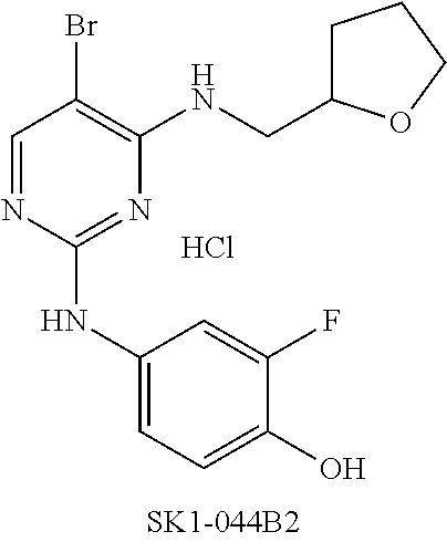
C1=NC(NC2=CC=C(O)C(F)=C2)=NC(NCC2CCCO2)=C1Br.Cl
